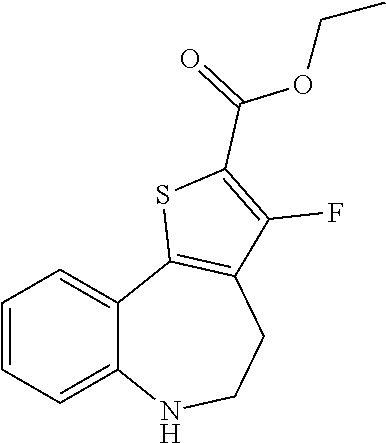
C1=CC=C2C(=C1)C1=C(CCN2)C(F)=C(C(=O)OCC)S1
